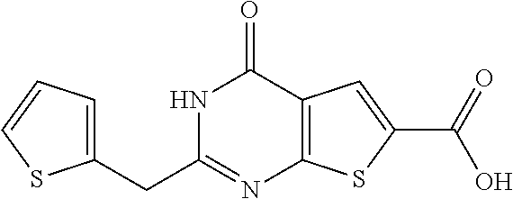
C1(CC2=NC3=C(C(=O)N2)C=C(C(=O)O)S3)=CC=CS1
